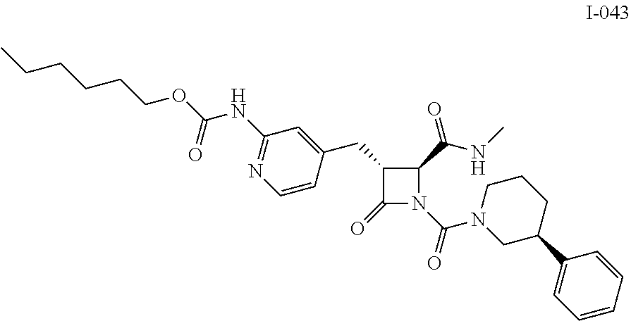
C1=CC=CC(C2CN(C(=O)N3C(=O)C(CC4=CC(NC(OCCCCCC)=O)=NC=C4)C3C(=O)NC)CCC2)=C1
